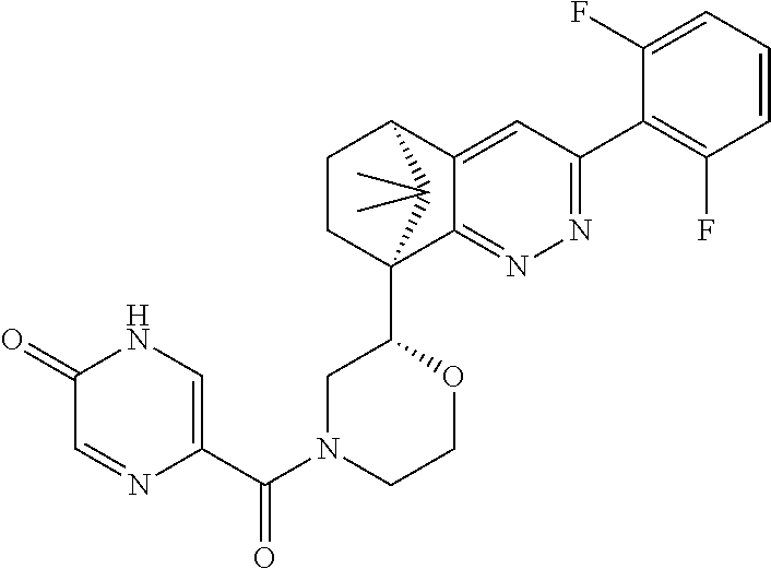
C1(F)=CC=CC(F)=C1C1=NN=C2C(=C1)C1CCC2(C2CN(C(=O)C3=CNC(=O)C=N3)CCO2)C1(C)C
